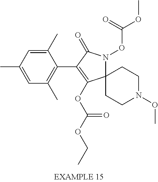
C12(N(OC(OC)=O)C(=O)C(C3=C(C)C=C(C)C=C3C)=C1OC(OCC)=O)CCN(OC)CC2
